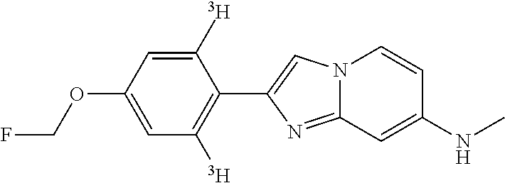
C1(C2=CN3C(=N2)C=C(NC)C=C3)=C([T])C=C(OCF)C=C1[T]
